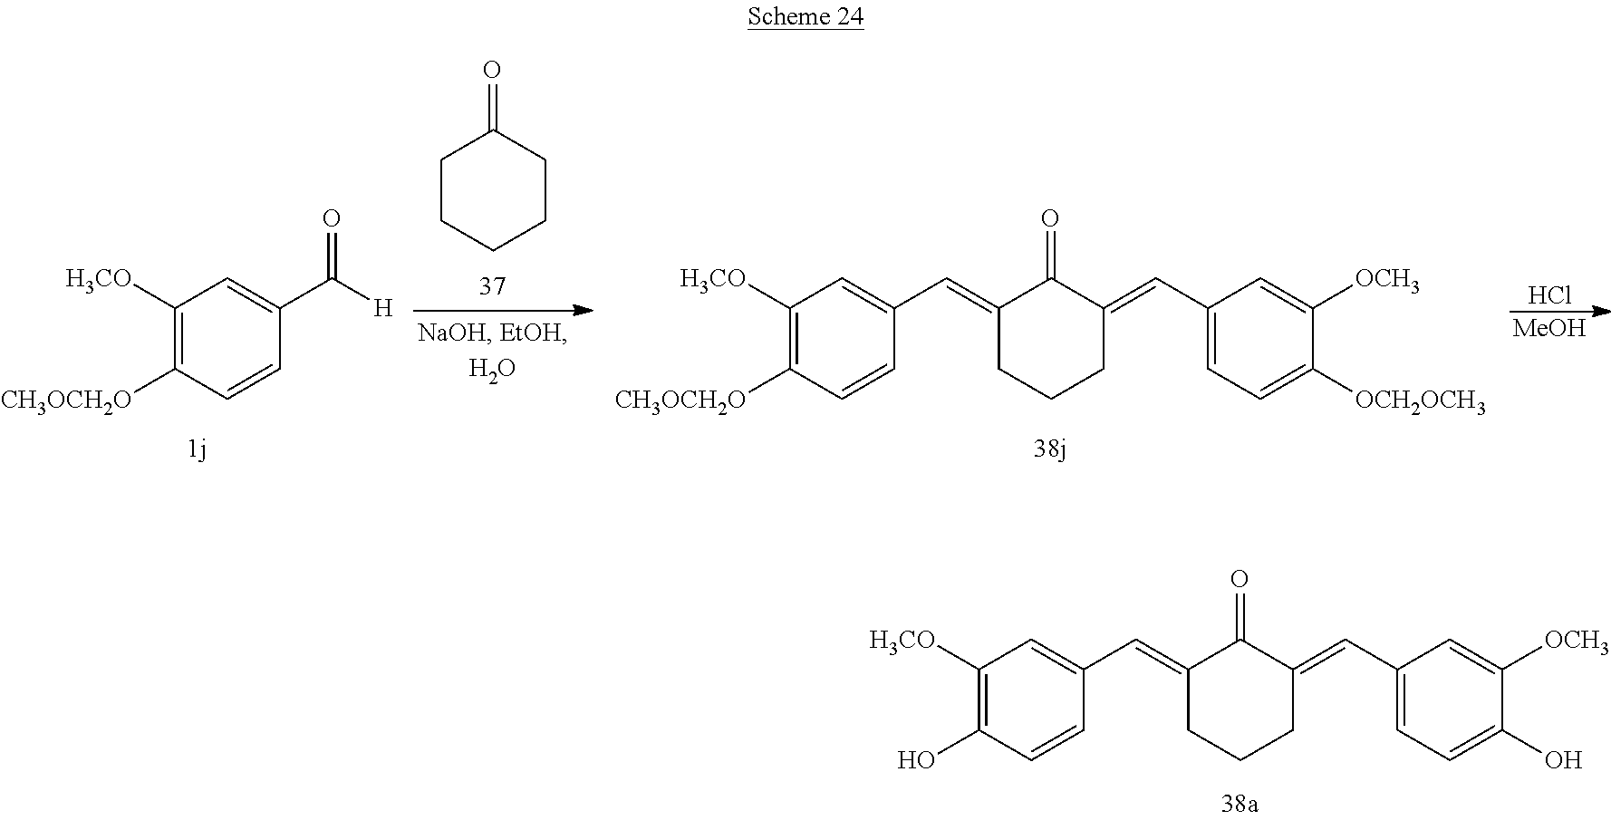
Cl.[MeOH].C1CCCCC1=O.C1([H3CO])=C([CH3OCH2O])C=CC(C([H])=O)=C1.C1([H3CO])=C([CH3OCH2O])C=CC(C=C2C(=O)C(=CC3=CC=C([OCH2OCH3])C([OCH3])=C3)CCC2)=C1.C1([H3CO])=C(O)C=CC(C=C2C(=O)C(=CC3=CC=C(O)C([OCH3])=C3)CCC2)=C1
